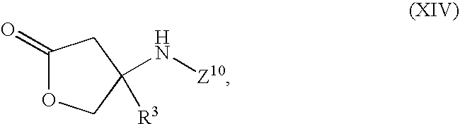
C1(=O)OCC(N[Z10])([R3])C1
